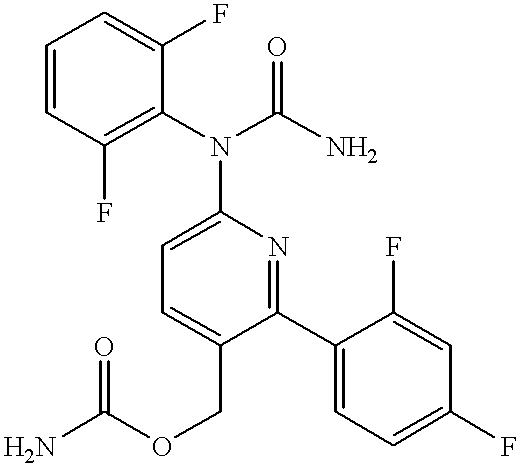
C1=C(COC(N)=O)C(C2=CC=C(F)C=C2F)=NC(N(C2=C(F)C=CC=C2F)C(N)=O)=C1
